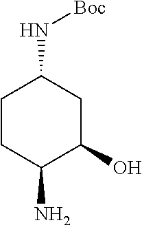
NC1C(O)CC(N[Boc])CC1
